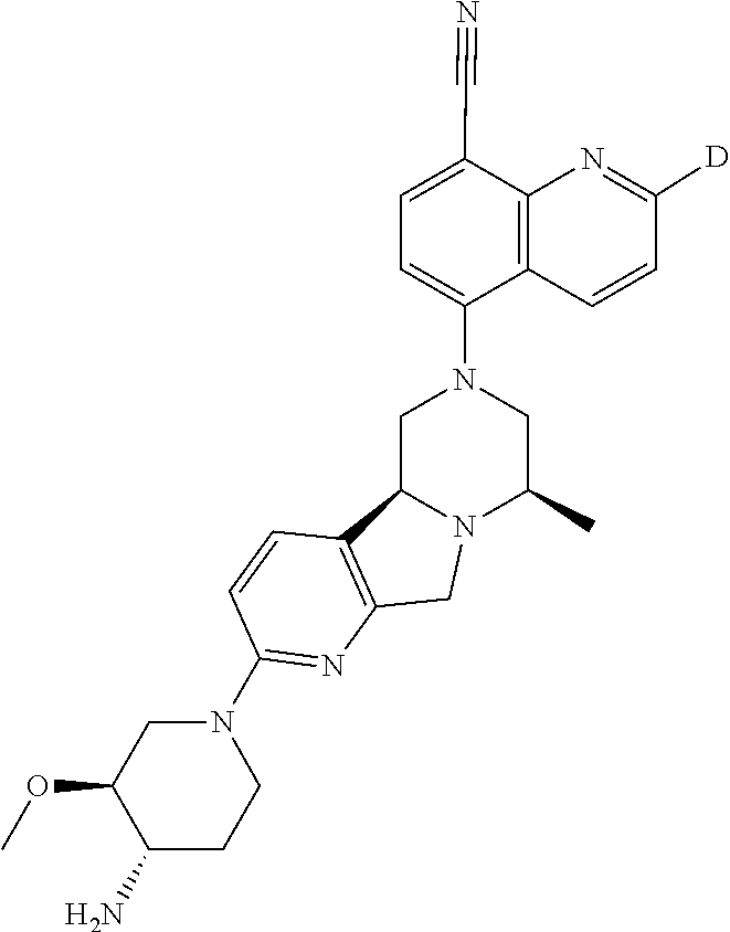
C(#N)C1=CC=C(N2CC3N(C(C)C2)CC2=C3C=CC(N3CC(OC)C(N)CC3)=N2)C2=C1N=C([D])C=C2
